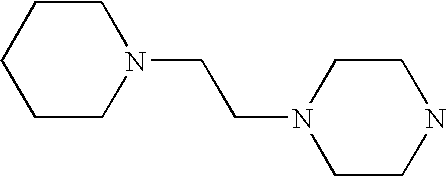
C1CN(CCN2CCNCC2)CCC1
